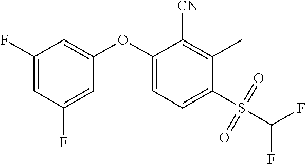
C1(F)=CC(F)=CC(OC2=CC=C(S(C(F)F)(=O)=O)C(C)=C2[CN])=C1
